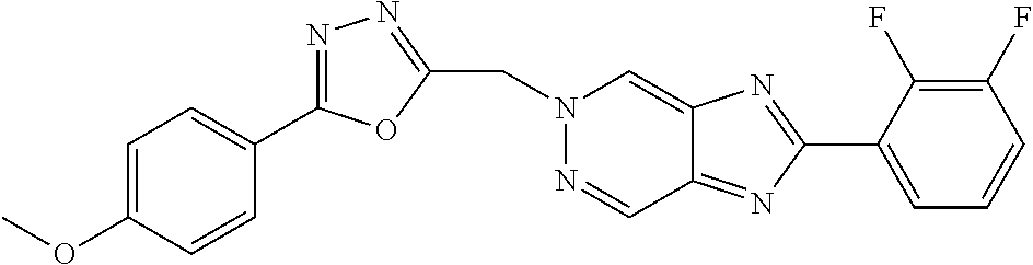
N1=C(C2=CC=C(OC)C=C2)OC(CN2N=CC3=NC(C4=CC=CC(F)=C4F)=NC3=C2)=N1
